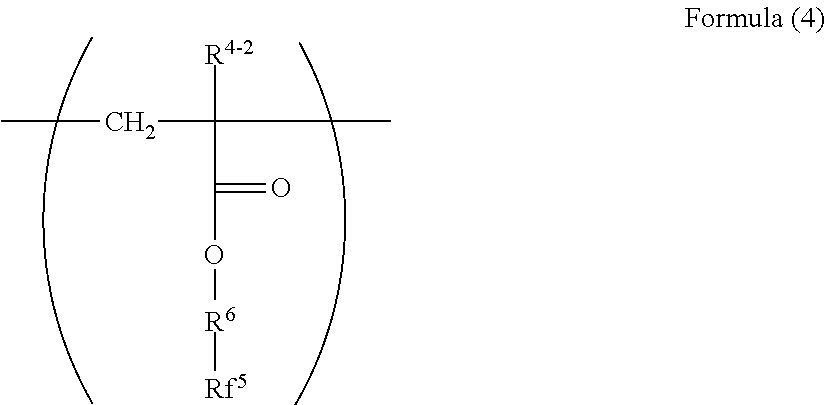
C(C([R4-2])(C)C(=O)O[R6][Rf5])C
